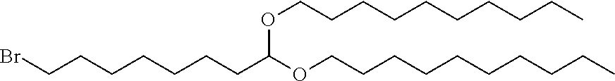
C(CCCC(OCCCCCCCCCC)OCCCCCCCCCC)CCCBr
